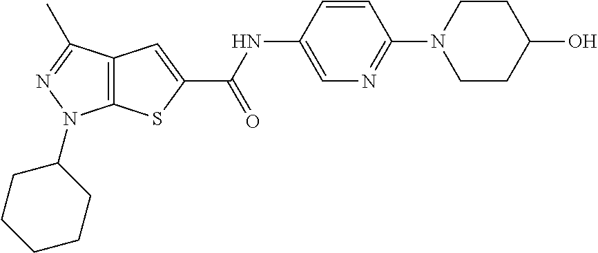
C12=C(C(C)=NN1C1CCCCC1)C=C(C(NC1=CN=C(N3CCC(O)CC3)C=C1)=O)S2
